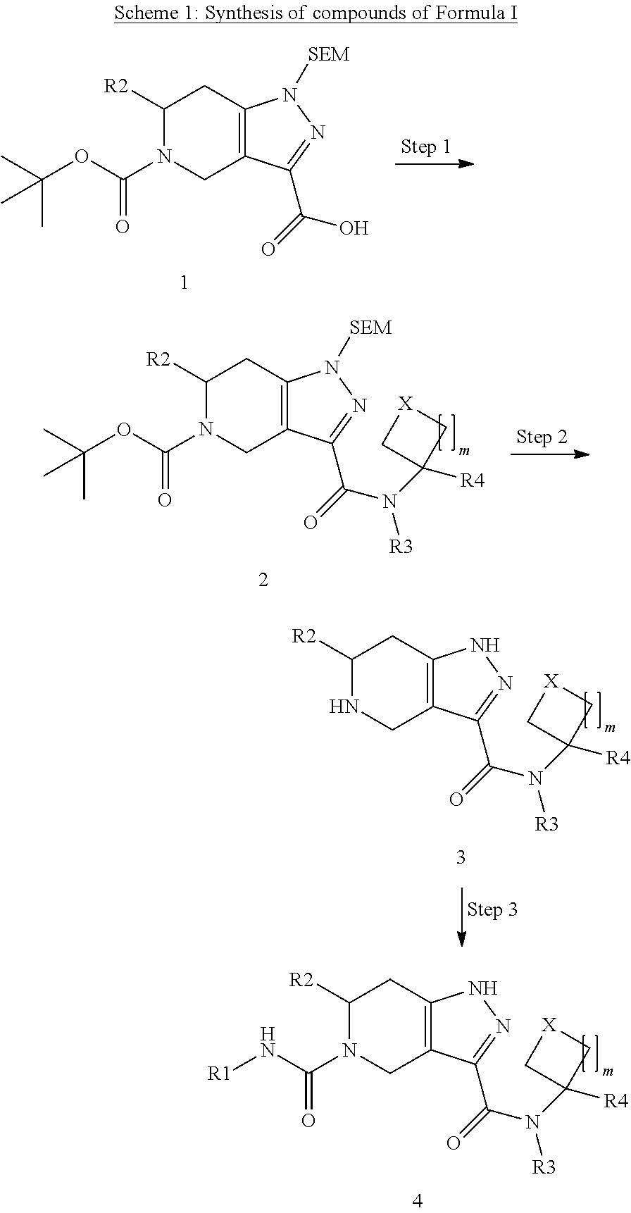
C12=C(CC([R2])N(C(OC(C)(C)C)=O)C1)N([SEM])N=C2C(=O)O.C12=C(CC([R2])N(C(OC(C)(C)C)=O)C1)N([SEM])N=C2C(=O)N([R3])C1([R4])C[X]C1.C12=C(CC([R2])N(C(N[R1])=O)C1)NN=C2C(=O)N([R3])C1([R4])C[X]C1.C12=C(CC([R2])NC1)NN=C2C(=O)N([R3])C1([R4])C[X]C1
